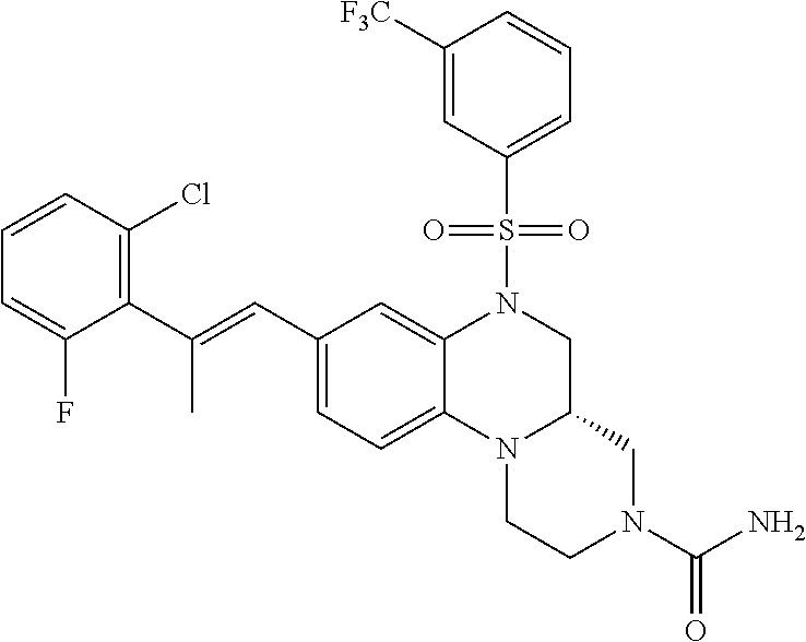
C(C1=CC=C2C(=C1)N(S(=O)(=O)C1=CC=CC([F3C])=C1)CC1N2CCN(C(N)=O)C1)=C(C1=C(Cl)C=CC=C1F)C
